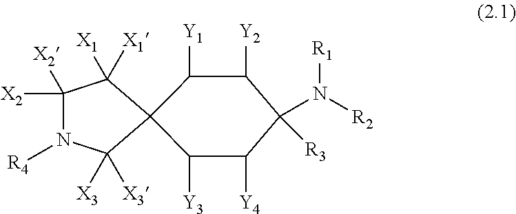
C1([Y2])C([Y1])C2(C([Y3])C([Y4])C1(N([R2])[R1])[R3])C([X3])([X3])N([R4])C([X2])([X2])C2([X1])[X1]
